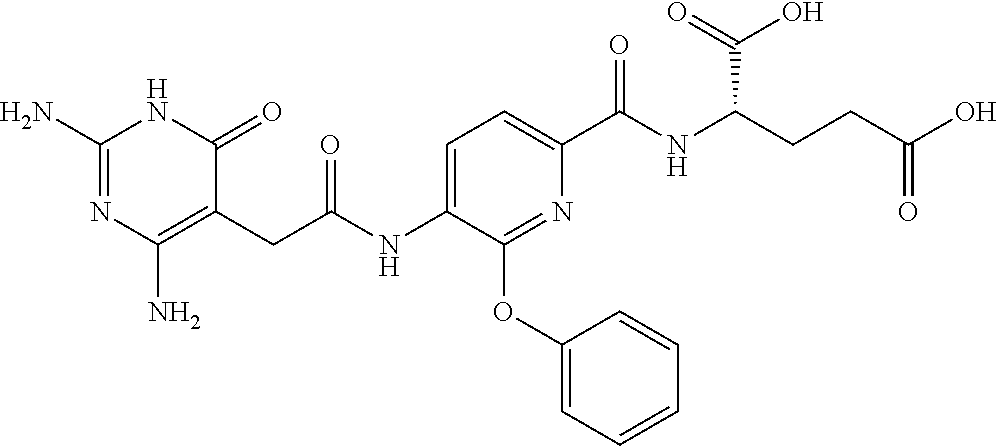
C1=C(OC2=NC(C(=O)NC(C(=O)O)CCC(=O)O)=CC=C2NC(CC2=C(N)N=C(N)NC2=O)=O)C=CC=C1
